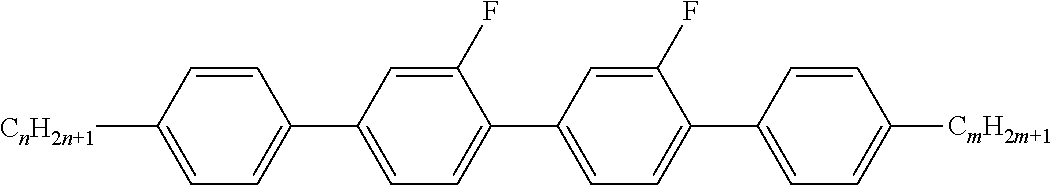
[CnH2n+1]C1=CC=C(C2=CC=C(C3=CC=C(C4=CC=C([CmH2m+1])C=C4)C(F)=C3)C(F)=C2)C=C1
